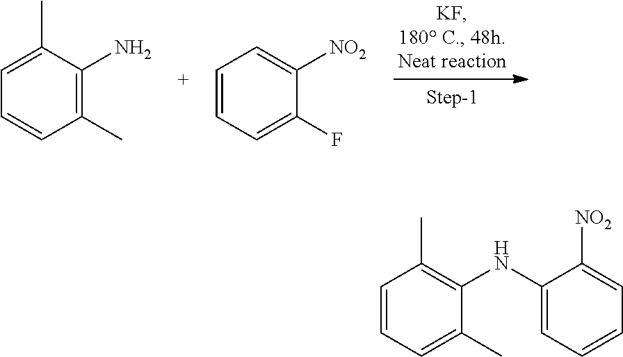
C1(C)=C(N)C(C)=CC=C1.C1(F)=CC=CC=C1[NO2].C1=CC=C(C)C(NC2=CC=CC=C2[NO2])=C1C
